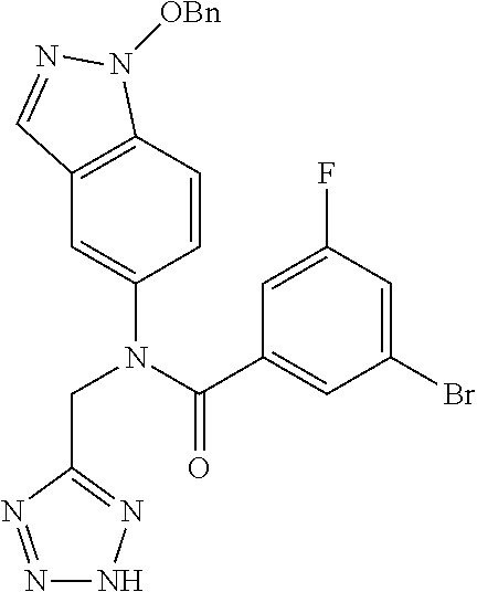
C1(Br)=CC(F)=CC(C(N(CC2=NNN=N2)C2=CC3=C(C=C2)N([OBn])N=C3)=O)=C1
